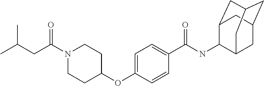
C(C(N1CCC(OC2=CC=C(C(NC3C4CC5CC(CC3C5)C4)=O)C=C2)CC1)=O)C(C)C
